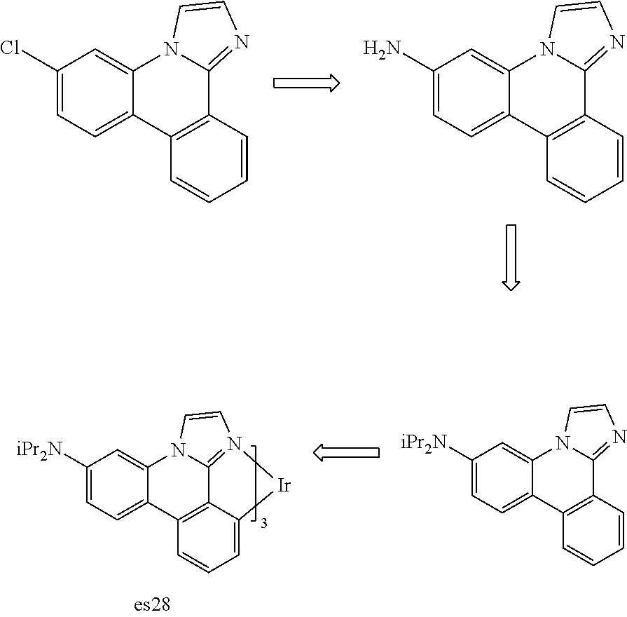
C1(Cl)=CC=C2C(=C1)N1C(=NC=C1)C1=C2C=CC=C1.C1(N)=CC=C2C(=C1)N1C(=NC=C1)C1=C2C=CC=C1.C1([iPr2N])=CC=C2C(=C1)N1C(=NC=C1)C1=C2C=CC=C1.C1([iPr2N])=CC=C2C(=C1)N1C3=N(C=C1)[Ir]C1=CC=CC2=C31
